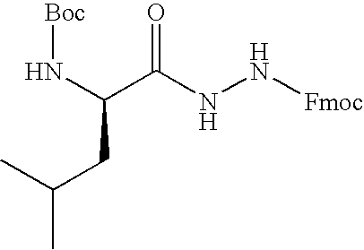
[Boc]NC(C(NN[Fmoc])=O)CC(C)C
